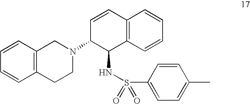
C12=C(C=CC=C1)C(NS(=O)(=O)C1=CC=C(C)C=C1)C(N1CCC3=C(C1)C=CC=C3)C=C2
